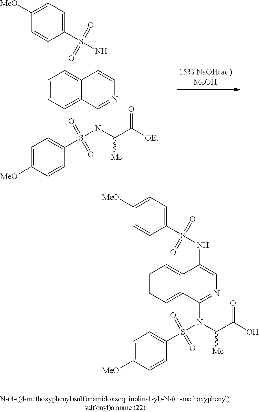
C1([MeO])=CC=C(S(=O)(=O)NC2=CN=C(N(S(=O)(=O)C3=CC=C([MeO])C=C3)C(C(O)=O)[Me])C3=CC=CC=C23)C=C1.C1([MeO])=CC=C(S(=O)(=O)NC2=CN=C(N(S(=O)(=O)C3=CC=C([MeO])C=C3)C(C([OEt])=O)[Me])C3=CC=CC=C23)C=C1
